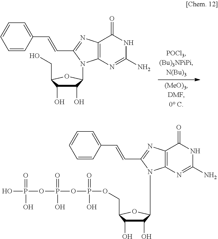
C1(O)C(O)C(COP(O)(OP(O)(=O)OP(O)(=O)O)=O)OC1N1C2=C(C(=O)NC(N)=N2)N=C1C=CC1=CC=CC=C1.C1(O)C(O)C(CO)OC1N1C2=C(C(=O)NC(N)=N2)N=C1C=CC1=CC=CC=C1
